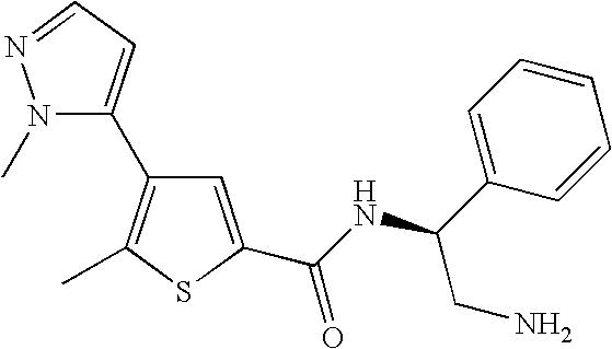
N1(C)N=CC=C1C1=C(C)SC(C(NC(C2=CC=CC=C2)CN)=O)=C1
